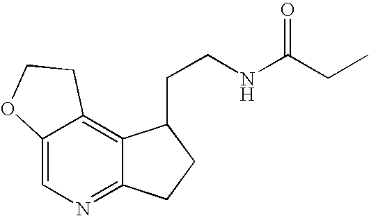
C12=CN=C3C(=C1CCO2)C(CCNC(CC)=O)CC3
